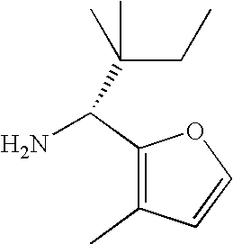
C1(C(N)C(CC)(C)C)=C(C)C=CO1
